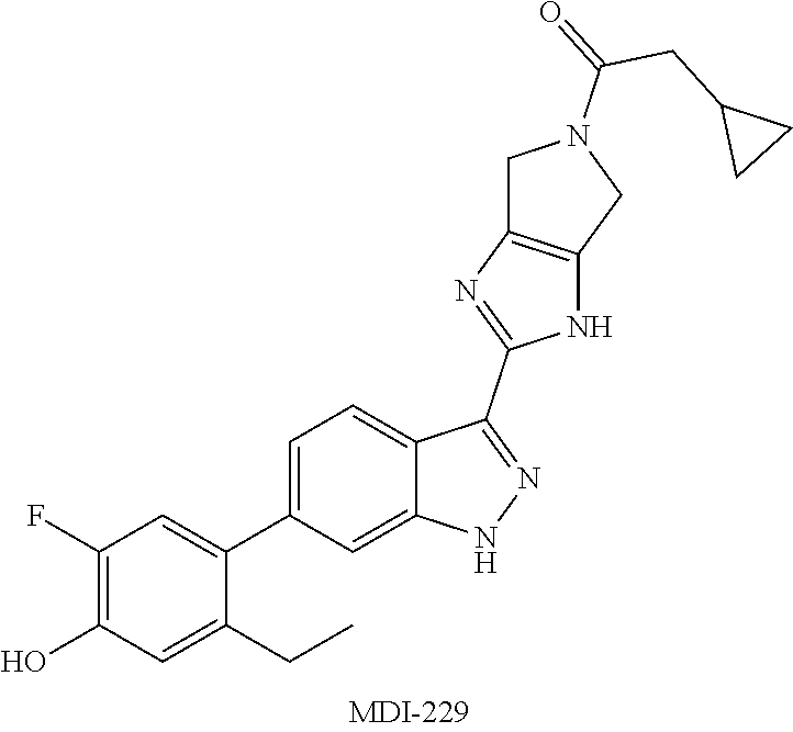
C1(F)=C(O)C=C(CC)C(C2=CC=C3C(=C2)NN=C3C2=NC3=C(N2)CN(C(CC2CC2)=O)C3)=C1
